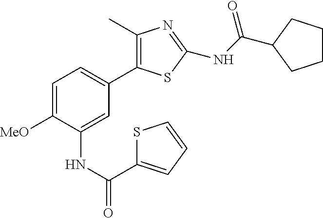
C1(C)=C(C2=CC=C([MeO])C(NC(=O)C3=CC=CS3)=C2)SC(NC(=O)C2CCCC2)=N1
